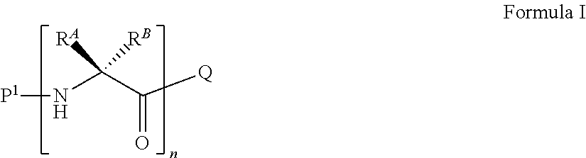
[P1]NC(C([Q])=O)([RA])[RB]
